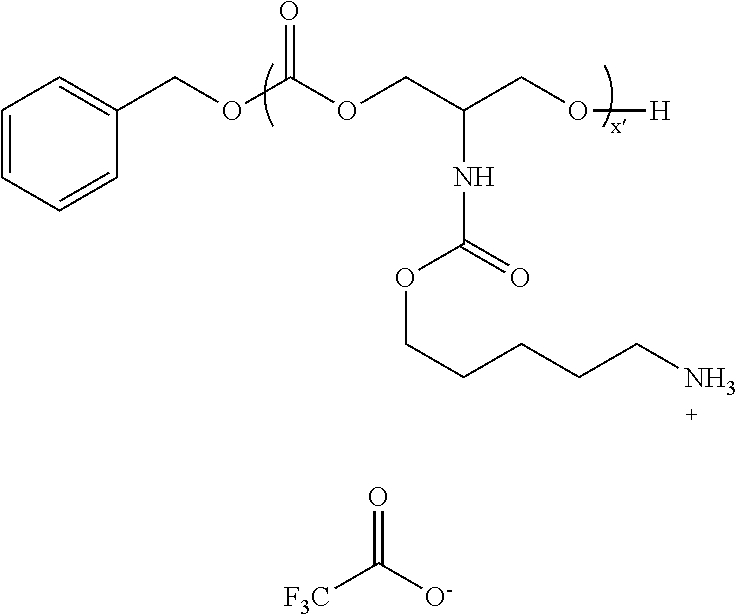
O(CC(CO[H])NC(OCCCCCN)=O)C(=O)OCC1=CC=CC=C1.O=C([O-])[F3C]
